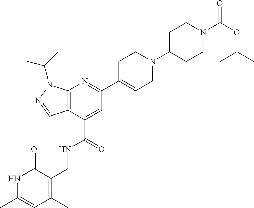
N1C(C)=CC(C)=C(CNC(C2=CC(C3=CCN(C4CCN(C(OC(C)(C)C)=O)CC4)CC3)=NC3=C2C=NN3C(C)C)=O)C1=O
